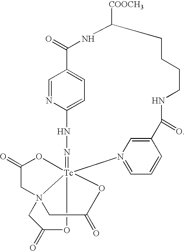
C1=NC2=CC=C1C(=O)NC([COOCH3])CCCCNC(=O)C1=CN(=CC=C1)[Tc]134(=NN2)OC(=O)CN1(CC(=O)O3)CC(=O)O4
